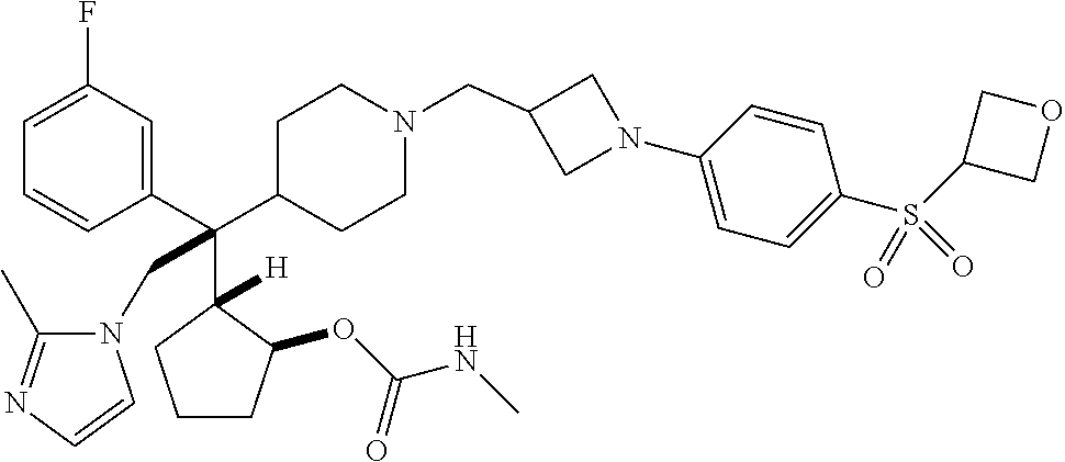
C1=C(F)C=C(C(C2CCN(CC3CN(C4=CC=C(S(C5COC5)(=O)=O)C=C4)C3)CC2)(C2([H])C(OC(NC)=O)CCC2)CN2C(C)=NC=C2)C=C1
